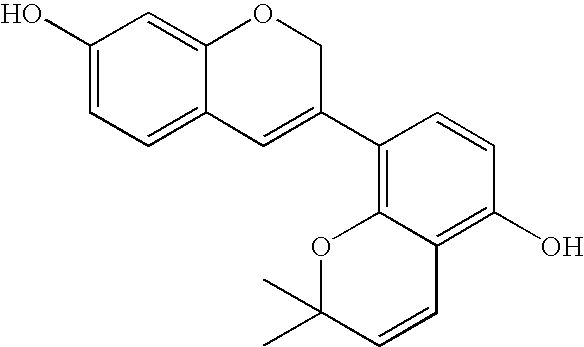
C1(O)=CC=C2C(=C1)OCC(C1=C3C(=C(O)C=C1)C=CC(C)(C)O3)=C2
